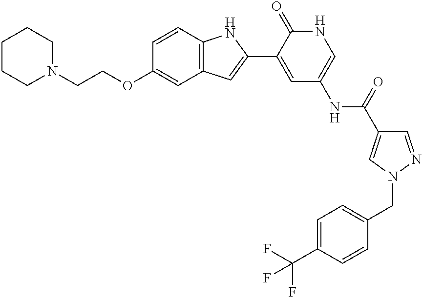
N1(CCOC2=CC3=C(C=C2)NC(C2=CC(NC(=O)C4=CN(CC5=CC=C(C(F)(F)F)C=C5)N=C4)=CNC2=O)=C3)CCCCC1
